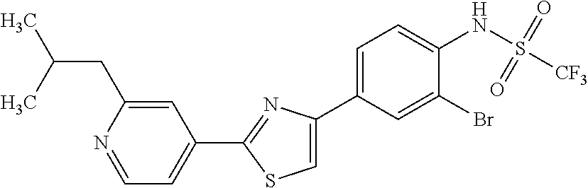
C1(C2=NC(C3=CC=C(NS([CF3])(=O)=O)C(Br)=C3)=CS2)=CC=NC(CC(C)C)=C1
